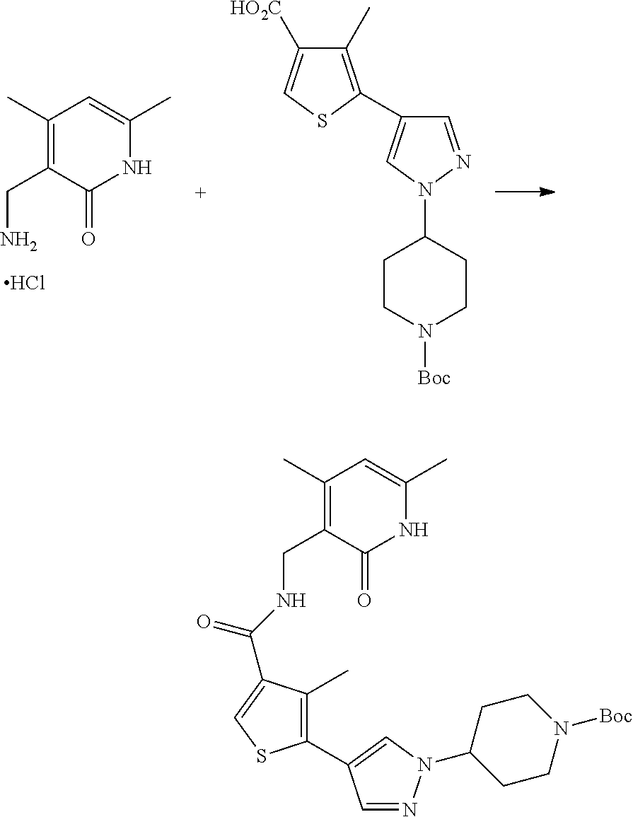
C1(C)=C(CN)C(=O)NC(C)=C1.Cl.C1=NN(C2CCN([Boc])CC2)C=C1C1=C(C)C([HO2C])=CS1.C1(C)=C(CNC(=O)C2=CSC(C3=CN(C4CCN([Boc])CC4)N=C3)=C2C)C(=O)NC(C)=C1
